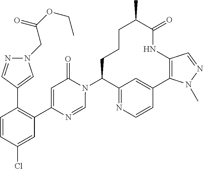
C1C(N2C(=O)C=C(C3=C(C4=CN(CC(OCC)=O)N=C4)C=CC(Cl)=C3)N=C2)C2=NC=CC(=C2)C2=C(C=NN2C)NC(=O)C(C)CC1
